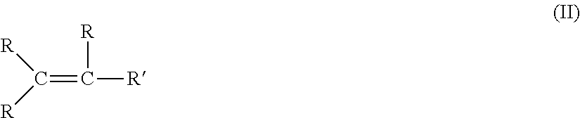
[R]C(=C([R])[R])[R]
